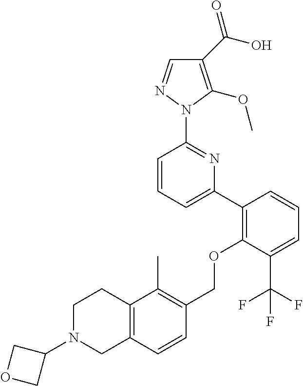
C1(C(O)=O)=C(OC)N(C2=NC(C3=C(OCC4=C(C)C5=C(C=C4)CN(C4COC4)CC5)C(C(F)(F)F)=CC=C3)=CC=C2)N=C1
